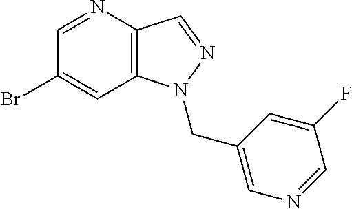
C1(Br)=CC2=C(C=NN2CC2=CN=CC(F)=C2)N=C1
